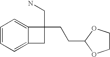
C1=CC=C2C(=C1)C(CN)(CCC1OCCO1)C2
